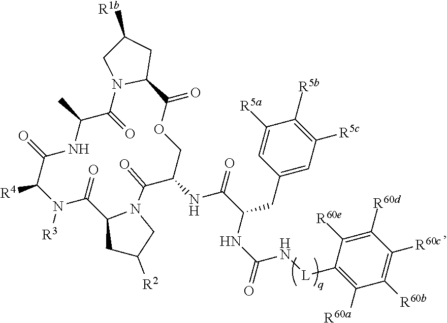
C1(CC(NC(=O)N[L]C2=C([R60a])C([R60b])=C([R60c])C([R60d])=C2[R60e])C(=O)NC2C(=O)N3CC([R2])CC3C(=O)N([R3])C([R4])C(=O)NC(C)C(=O)N3C(C(=O)OC2)CC([R1b])C3)=CC([R5c])=C([R5b])C([R5a])=C1
